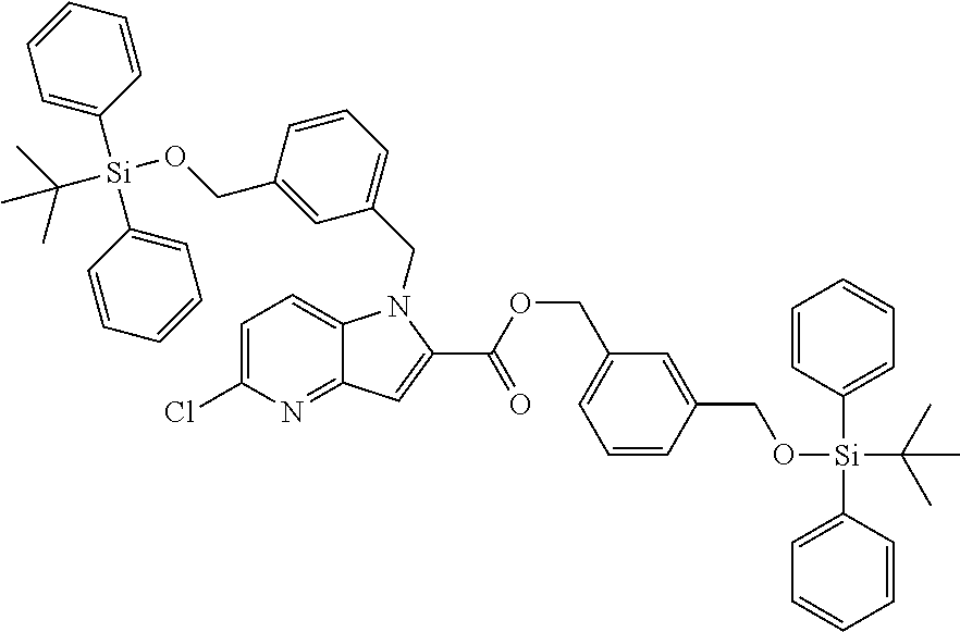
C1=C(Cl)N=C2C(=C1)N(CC1=CC=CC(CO[Si](C(C)(C)C)(C3=CC=CC=C3)C3=CC=CC=C3)=C1)C(C(OCC1=CC=CC(CO[Si](C(C)(C)C)(C3=CC=CC=C3)C3=CC=CC=C3)=C1)=O)=C2
